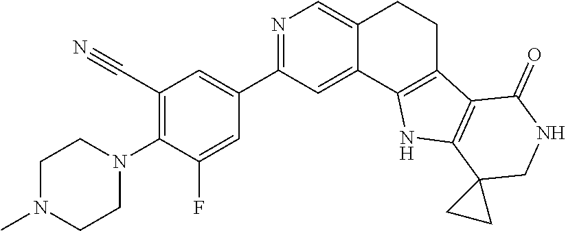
N1=C(C2=CC(C#N)=C(N3CCN(C)CC3)C(F)=C2)C=C2C(=C1)CCC1=C2NC2=C1C(=O)NCC21CC1
